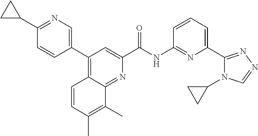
C1(C2CC2)=NC=C(C2=C3C(=NC(C(NC4=NC(C5=NN=CN5C5CC5)=CC=C4)=O)=C2)C(C)=C(C)C=C3)C=C1
